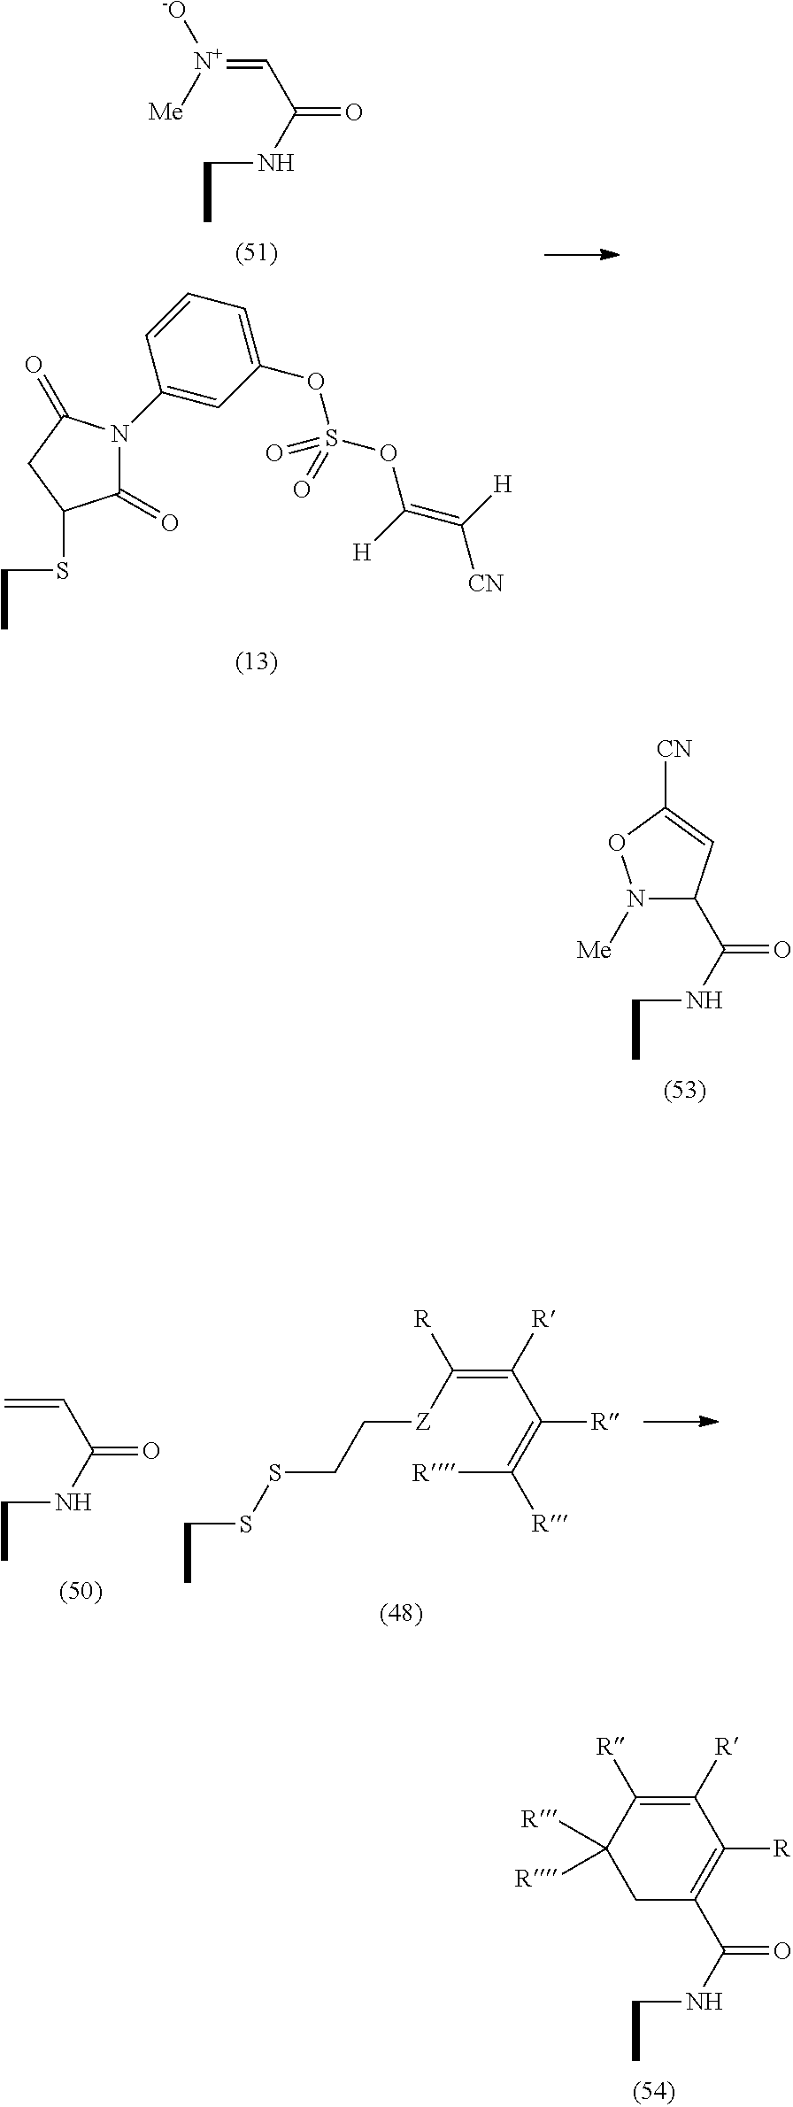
C(NC(C=[N+]([-O])[Me])=O)C.C(SC1C(=O)N(C2=CC(OS(OC([H])=C([CN])[H])(=O)=O)=CC=C2)C(=O)C1)C.C(NC(C1N([Me])OC([CN])=C1)=O)C.C(NC(C=C)=O)C.C(C)SSCC[Z]C(=C(C(=C([R])[R])[R])[R])[R].C(NC(C1=C([R])C([R])=C([R])C([R])([R])C1)=O)C
